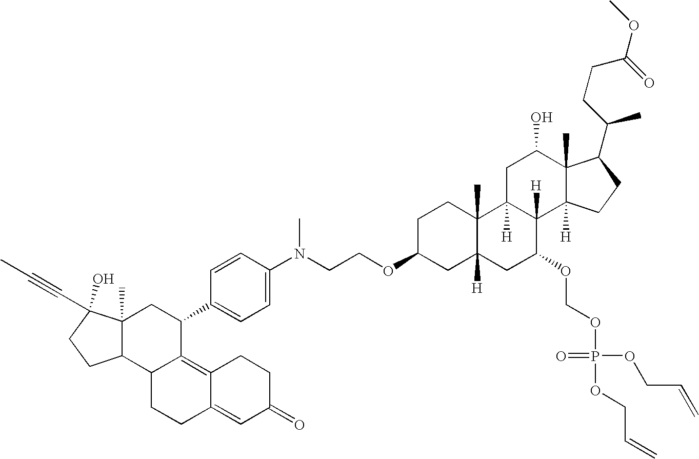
O(C(CCC(C)C1C2(C)C([H])(CC1)C1([H])C([H])(CC2O)C2(C)C([H])(CC1OCOP(OCC=C)(OCC=C)=O)CC(OCCN(C)C1=CC=C(C3CC4(C)C(C5C3=C3C(=CC(=O)CC3)CC5)CCC4(O)C#CC)C=C1)CC2)=O)C
